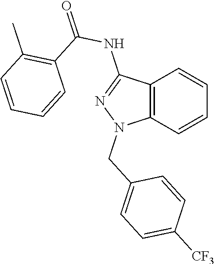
C12=C(C=CC=C1)N(CC1=CC=C([CF3])C=C1)N=C2NC(=O)C1=C(C)C=CC=C1
